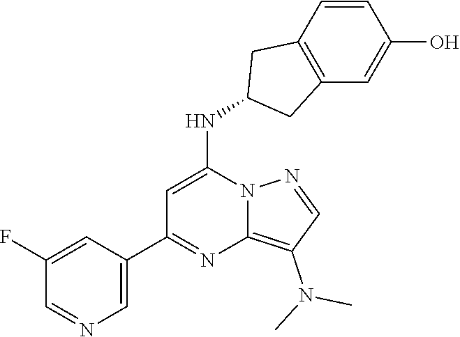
C1=C(C2=NC3=C(N(C)C)C=NN3C(NC3CC4=C(C3)C=CC(O)=C4)=C2)C=C(F)C=N1
